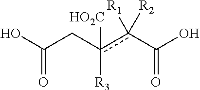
OC(Cc(c(C(O)=O)([R1])[R2])([HO2C])[R3])=O
